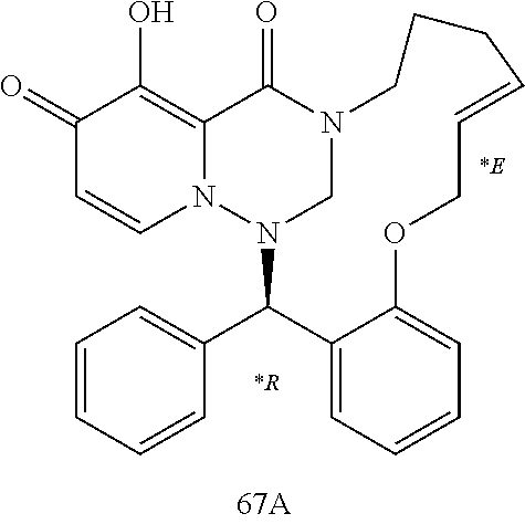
C1(=O)C=CN2C(=C1O)C(=O)N1CN2C(C2=CC=CC=C2)C2=CC=CC=C2OCC=CCCC1.[*R]
